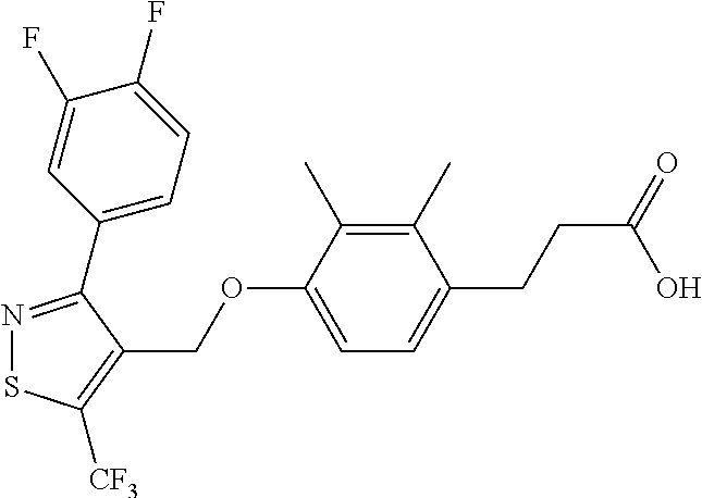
N1=C(C2=CC=C(F)C(F)=C2)C(COC2=CC=C(CCC(=O)O)C(C)=C2C)=C([CF3])S1
